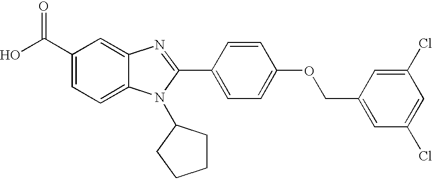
C1(C(O)=O)=CC=C2C(=C1)N=C(C1=CC=C(OCC3=CC(Cl)=CC(Cl)=C3)C=C1)N2C1CCCC1
